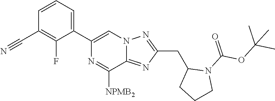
C1(C2=CC=CC(C#N)=C2F)=CN2C(=NC(CC3CCCN3C(=O)OC(C)(C)C)=N2)C([NPMB2])=N1
